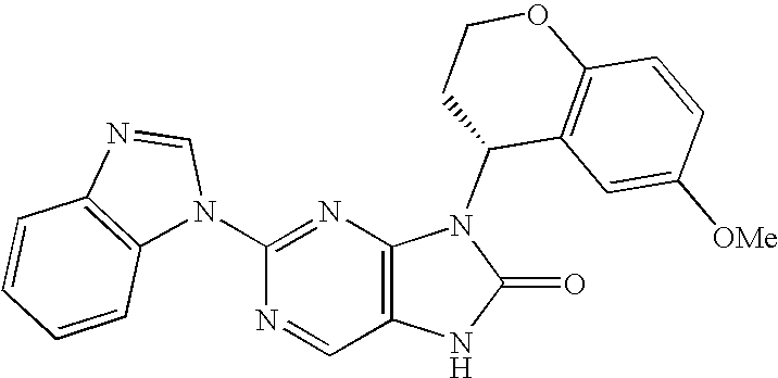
C1(N2C=NC3=C2C=CC=C3)=NC2=C(C=N1)NC(=O)N2C1C2=C(OCC1)C=CC([OMe])=C2
